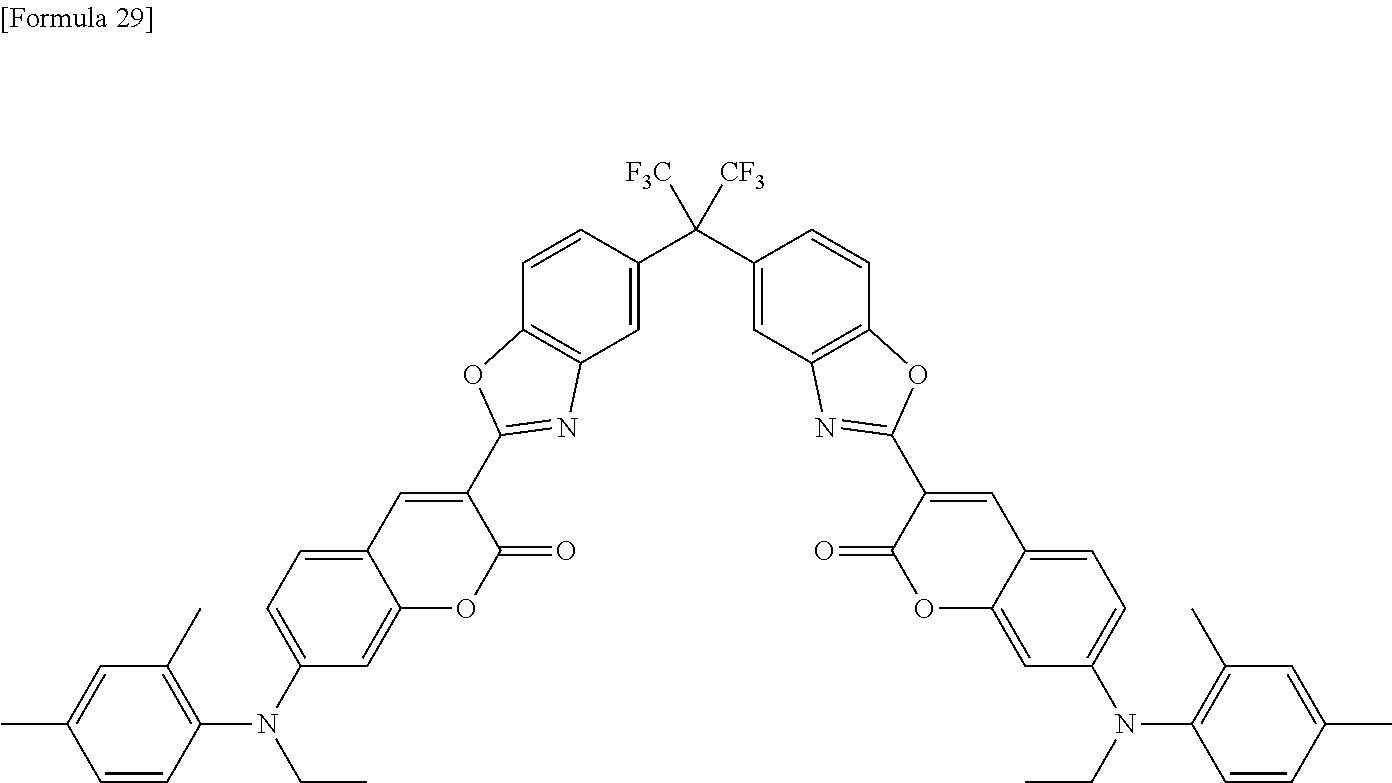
C1=C(C(C2=CC3=C(C=C2)OC(C2=CC4=CC=C(N(CC)C5=C(C)C=C(C)C=C5)C=C4OC2=O)=N3)([F3C])[CF3])C=CC2=C1N=C(C1=CC3=CC=C(N(CC)C4=C(C)C=C(C)C=C4)C=C3OC1=O)O2
